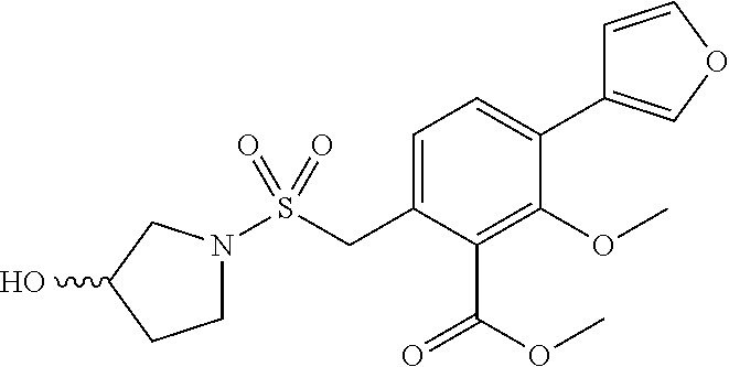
C1=C(CS(N2CCC(O)C2)(=O)=O)C(C(=O)OC)=C(OC)C(C2=COC=C2)=C1
